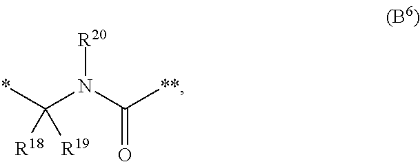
*C(N(C([**])=O)[R20])([R18])[R19]
